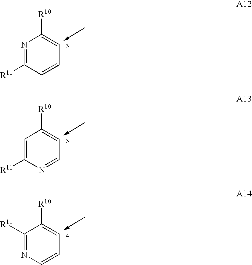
N1=C([R11])C=CC=C1[R10].C1=C([R11])N=CC=C1[R10].C1([R11])=NC=CC=C1[R10]
